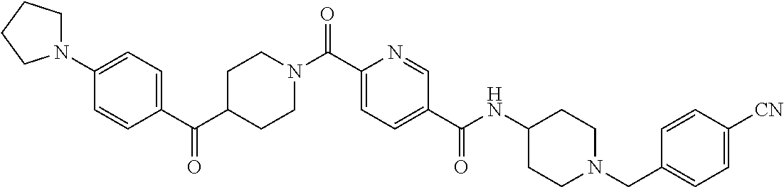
C1CN(C(C2=CC=C(C(=O)NC3CCN(CC4=CC=C([CN])C=C4)CC3)C=N2)=O)CCC1C(C1=CC=C(N2CCCC2)C=C1)=O
